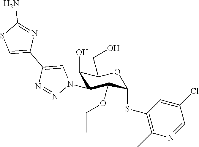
C1(O)C(N2C=C(C3=CSC(N)=N3)N=N2)C(OCC)C(SC2=C(C)N=CC(Cl)=C2)OC1CO
